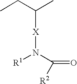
CCC(C)[X]N([R1])C(=O)[R2]
